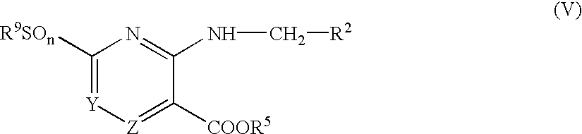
C1([R9SOn])=[Y][Z]=C([COOR5])C(NC[R2])=N1
